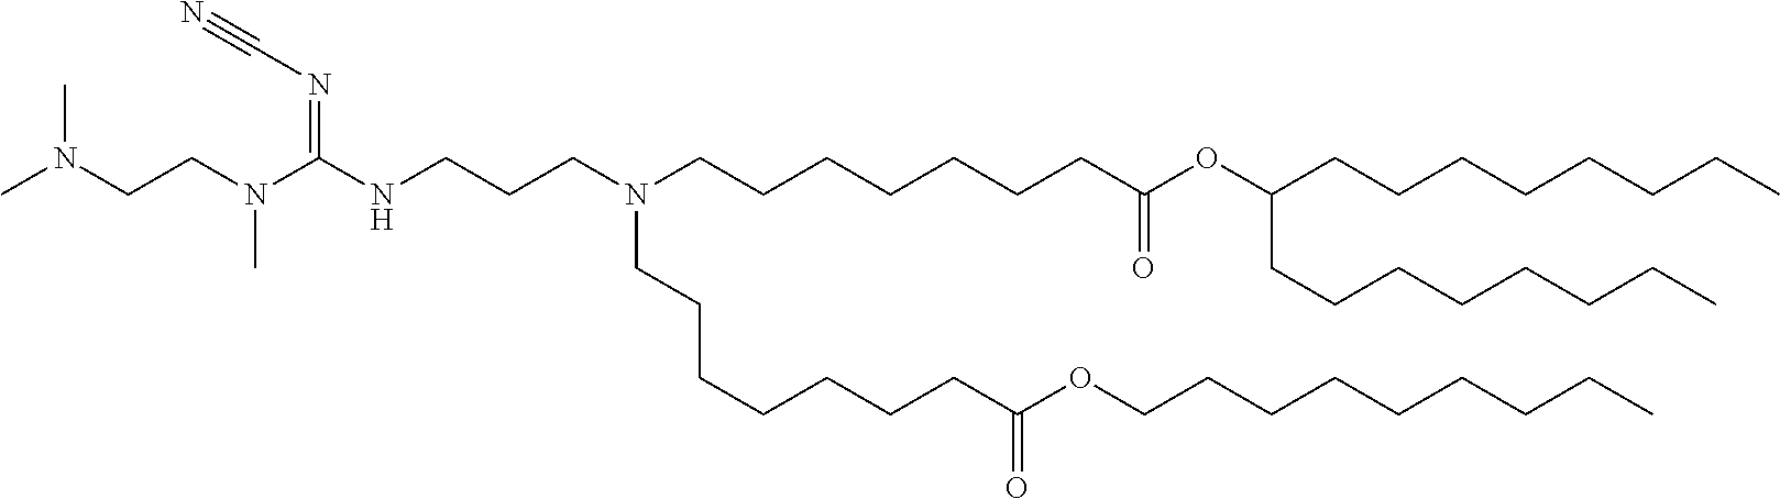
C(CC)CCCCCCOC(CCCCCCCN(CCCNC(N(C)CCN(C)C)=NC#N)CCCCCCCC(OC(CCCCCCCC)CCCCCCCC)=O)=O
